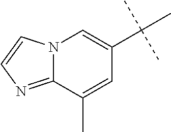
C12=NC=CN1C=C(C(C)(C)C)C=C2C
